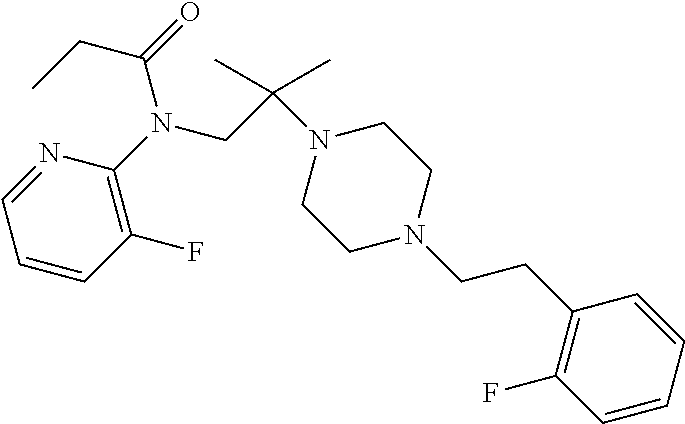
N1=CC=CC(F)=C1N(CC(N1CCN(CCC2=C(F)C=CC=C2)CC1)(C)C)C(=O)CC
